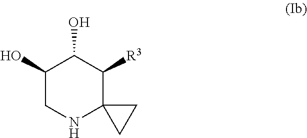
C1NC2(C([R3])C(O)C1O)CC2
